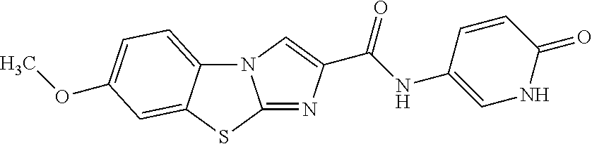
N12C3=CC=C(OC)C=C3SC1=NC(C(NC1=CNC(=O)C=C1)=O)=C2
